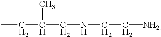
CCC(CNCC[NH2])C
